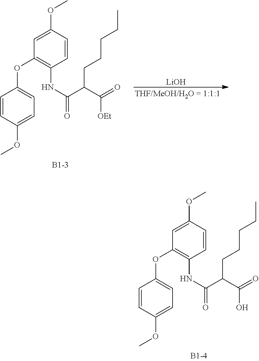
O(C)C1=CC(OC2=CC=C(OC)C=C2)=C(NC(C(C(=O)O)CCCCC)=O)C=C1.O(C)C1=CC(OC2=CC=C(OC)C=C2)=C(NC(C(C(=O)[OEt])CCCCC)=O)C=C1.[LiOH]
